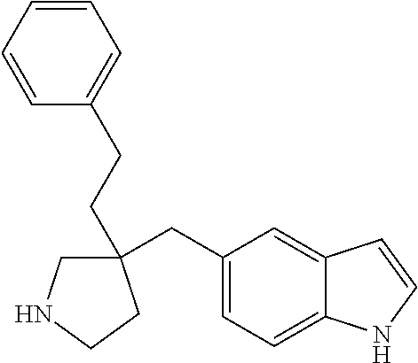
C1=C(CC2(CCC3=CC=CC=C3)CNCC2)C=C2C(=C1)NC=C2
